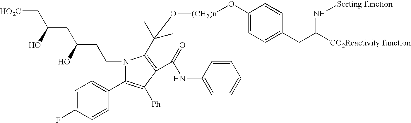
[HO2C]CC(CC(CCN1C(C2=CC=C(F)C=C2)=C([Ph])C(C(=O)NC2=CC=CC=C2)=C1C(C)(C)O[(CH2)n]OC1=CC=C(CC([CO2Reactivity function])N[Sorting function])C=C1)O)O
